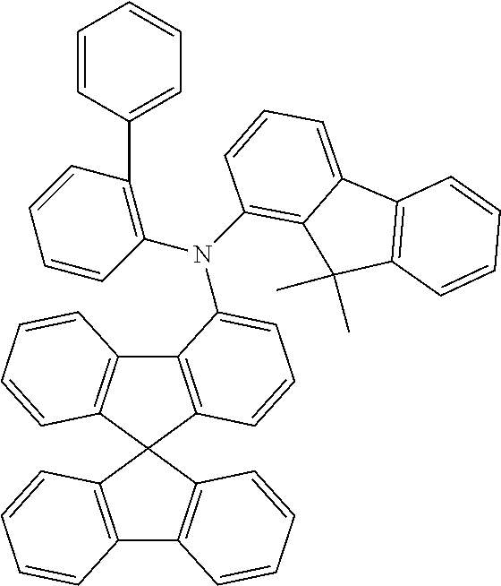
C12=C(C=CC=C1)C1(C3=C2C=CC=C3)C2=C(C3=C1C=CC=C3)C(N(C1=C(C3=CC=CC=C3)C=CC=C1)C1=C3C(=CC=C1)C1=C(C3(C)C)C=CC=C1)=CC=C2
